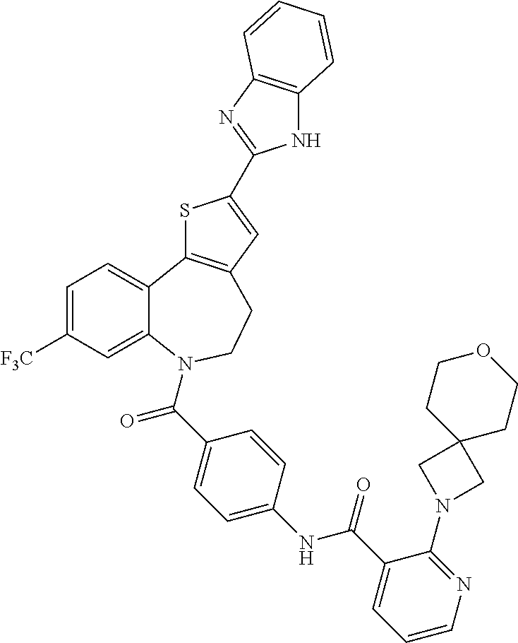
C1=C([F3C])C=C2C(=C1)C1=C(CCN2C(C2=CC=C(NC(C3=CC=CN=C3N3CC4(C3)CCOCC4)=O)C=C2)=O)C=C(C2=NC3=C(N2)C=CC=C3)S1
